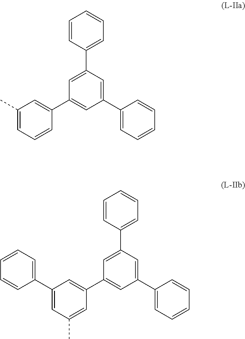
C1(C)=CC=CC(C2=CC(C3=CC=CC=C3)=CC(C3=CC=CC=C3)=C2)=C1.C1(C2=CC=CC=C2)=CC(C)=CC(C2=CC(C3=CC=CC=C3)=CC(C3=CC=CC=C3)=C2)=C1
